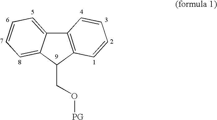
C12=C(C(CO[PG])C3=CC=CC=C13)C=CC=C2
